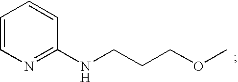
N1=C(NCCCOC)C=CC=C1
